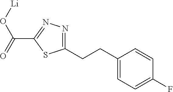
C1(CCC2=CC=C(F)C=C2)=NN=C(C(=O)O[Li])S1
